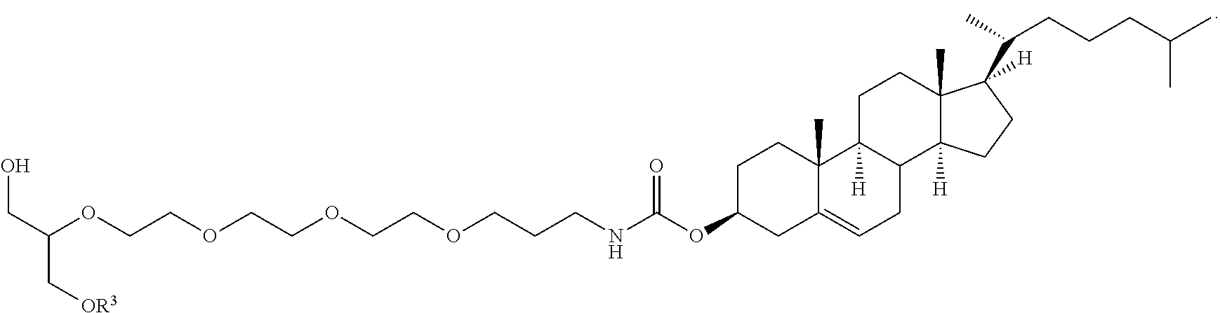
C1C(OC(NCCCOCCOCCOCCOC(CO)C[OR3])=O)CC2=CCC3C([H])(C2(C)C1)CCC1(C)C3([H])CCC1([H])C(C)CCCC(C)C
